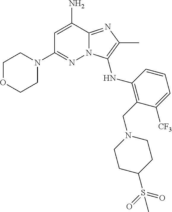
C1=C(N)C2=NC(C)=C(NC3=C(CN4CCC(S(=O)(=O)C)CC4)C([CF3])=CC=C3)N2N=C1N1CCOCC1
